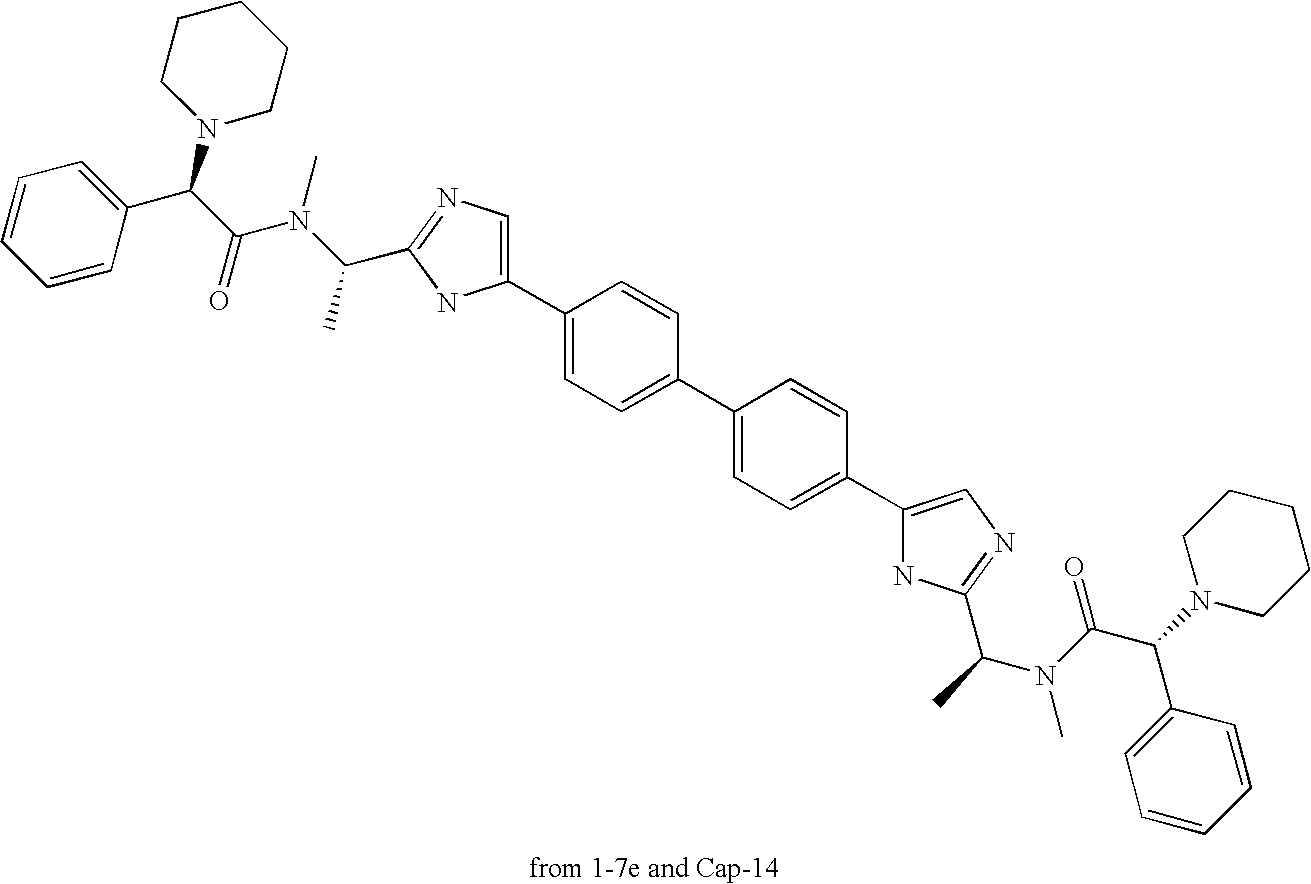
C1(C2=CC=C(C3=CC=C(C4=CN=C(C(C)N(C(=O)C(N5CCCCC5)C5=CC=CC=C5)C)N4)C=C3)C=C2)=CN=C(C(N(C)C(C(N2CCCCC2)C2=CC=CC=C2)=O)C)N1
